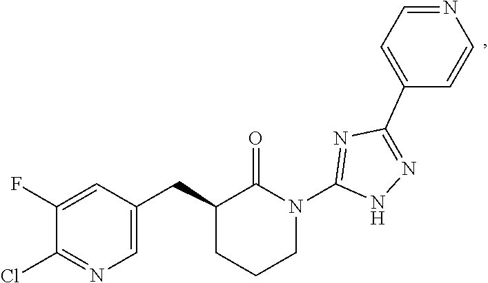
C1(CC2CCCN(C3=NC(C4=CC=NC=C4)=NN3)C2=O)=CN=C(Cl)C(F)=C1
